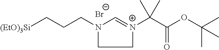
[Br-].C1=[N+](C(C(OC(C)(C)C)=O)(C)C)CCN1CCC[(EtO)3Si]
